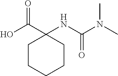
C1CC(C(O)=O)(NC(N(C)C)=O)CCC1
